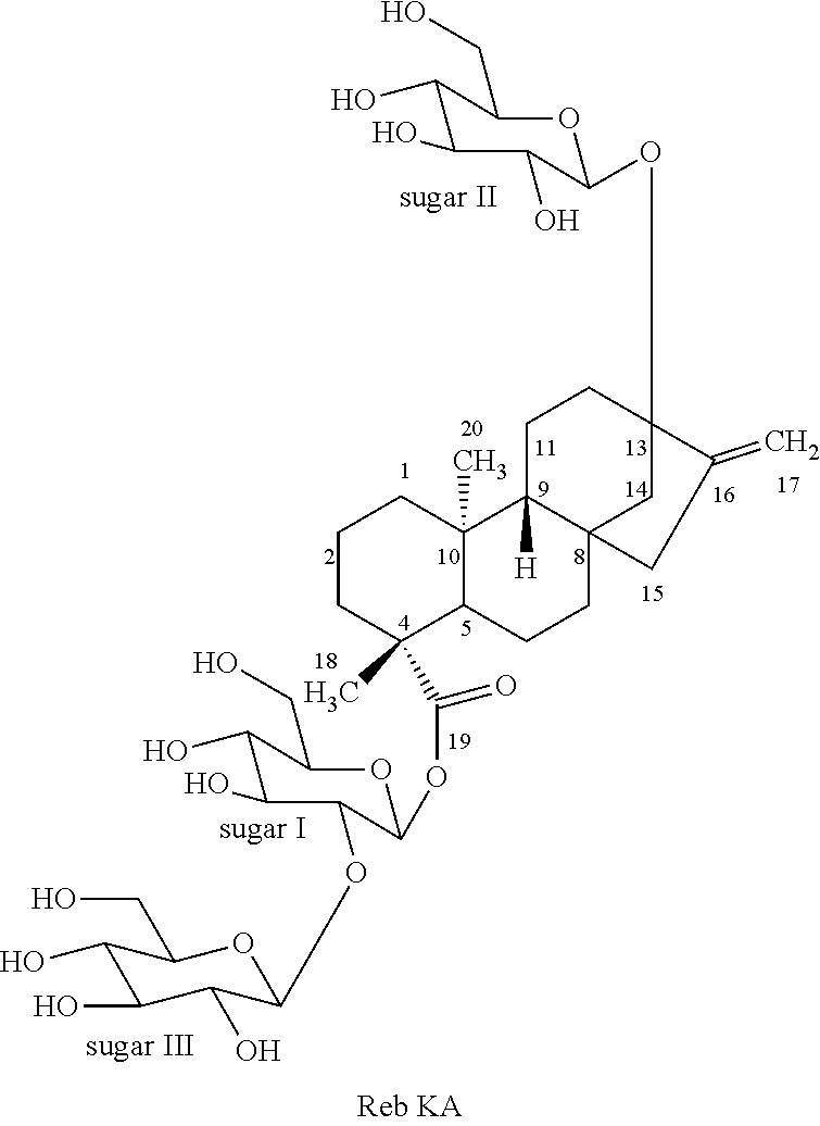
OC1C(O)C(CO)OC(OC23CCC4([H])C(C2)(CC3=C)CCC2C4(C)CCCC2(C)C(OC2OC(CO)C(O)C(O)C2OC2OC(CO)C(O)C(O)C2O)=O)C1O
